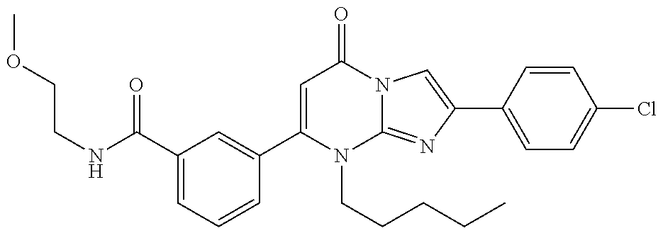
C1=C(C(NCCOC)=O)C=C(C2=CC(=O)N3C(=NC(C4=CC=C(Cl)C=C4)=C3)N2CCCCC)C=C1
